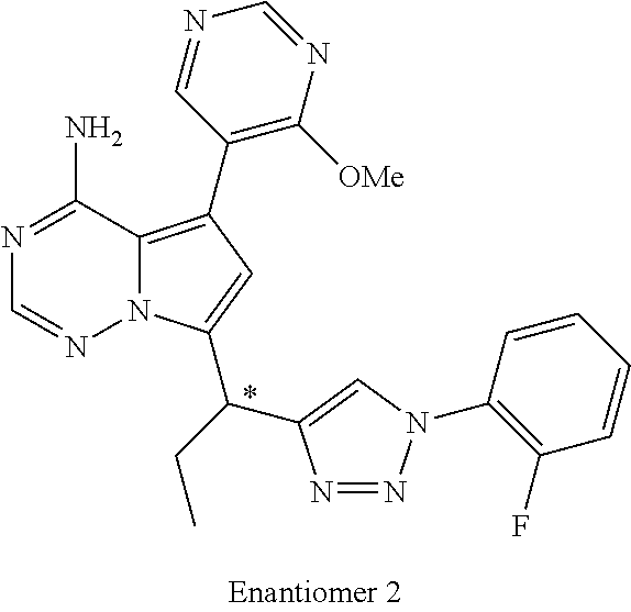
C1(C2=C3N(C(C(C4=CN(C5=C(F)C=CC=C5)N=N4)CC)=C2)N=CN=C3N)=C([OMe])N=CN=C1
